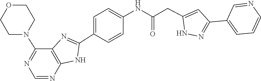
C1=C(C2=NNC(CC(NC3=CC=C(C4=NC5=C(N4)N=CN=C5N4CCOCC4)C=C3)=O)=C2)C=NC=C1
